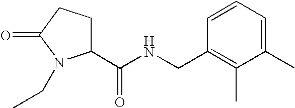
C1=CC=C(C)C(C)=C1CNC(C1CCC(=O)N1CC)=O
